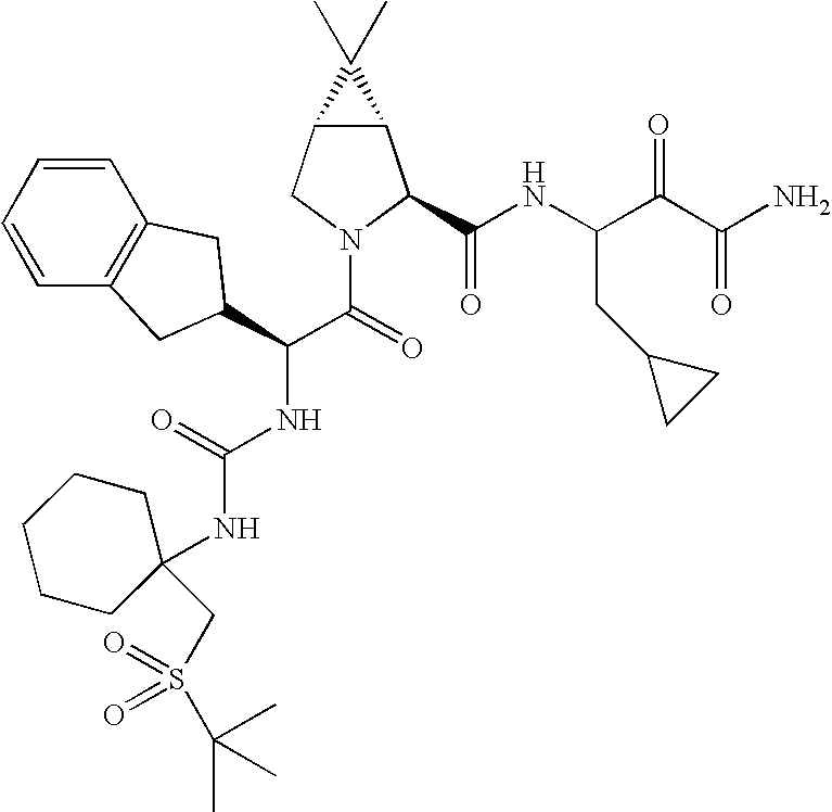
C12C(CN(C(=O)C(NC(NC3(CS(C(C)(C)C)(=O)=O)CCCCC3)=O)C3CC4=C(C=CC=C4)C3)C1C(NC(C(C(N)=O)=O)CC1CC1)=O)C2(C)C
